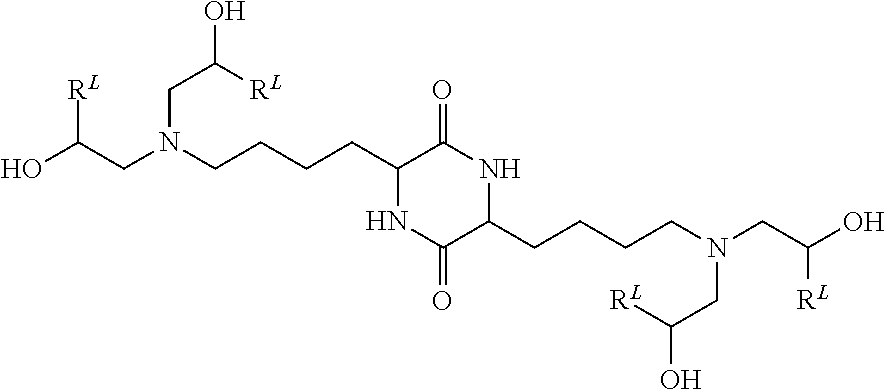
C1(CCCCN(CC(O)[RL])CC([RL])O)NC(=O)C(CCCCN(CC(O)[RL])CC([RL])O)NC1=O
